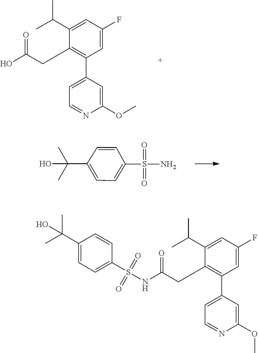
C1(CC(O)=O)=C(C2=CC=NC(OC)=C2)C=C(F)C=C1C(C)C.C1(C(C)(O)C)=CC=C(S(=O)(=O)N)C=C1.O=S(C1=CC=C(C(C)(O)C)C=C1)(=O)NC(CC1=C(C2=CC=NC(OC)=C2)C=C(F)C=C1C(C)C)=O
